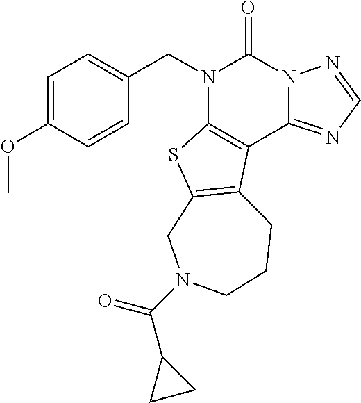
C1=CC(OC)=CC=C1CN1C2=C(C3=NC=NN3C1=O)C1=C(S2)CN(C(=O)C2CC2)CCC1
